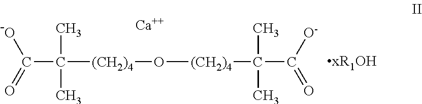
C(C(C)(C)[(CH2)4]O[(CH2)4]C(C)(C)C([O-])=O)(=O)O.[Ca]
